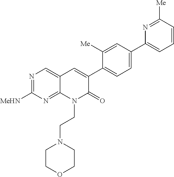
N1=C([MeHN])N=C2C(=C1)C=C(C1=CC=C(C3=CC=CC([Me])=N3)C=C1[Me])C(=O)N2CCN1CCOCC1
